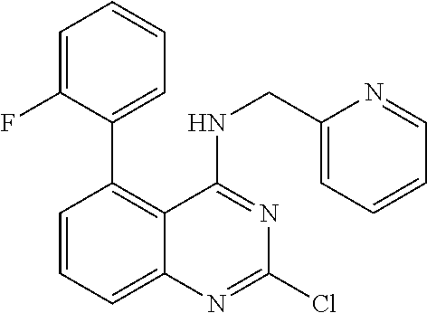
C1(C2=C3C(=CC=C2)N=C(Cl)N=C3NCC2=CC=CC=N2)=CC=CC=C1F
